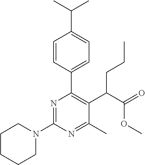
C1CCCN(C2=NC(C3=CC=C(C(C)C)C=C3)=C(C(C(=O)OC)CCC)C(C)=N2)C1
